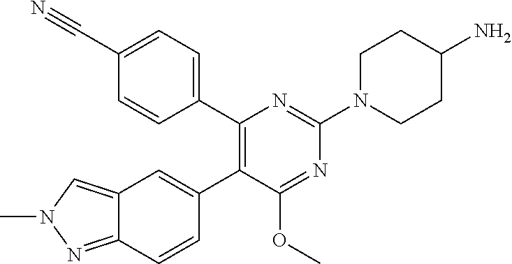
C12=CN(C)N=C1C=CC(C1=C(C3=CC=C(C#N)C=C3)N=C(N3CCC(N)CC3)N=C1OC)=C2
